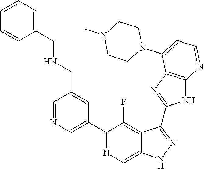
C1=NC=C(C2=NC=C3C(=C2F)C(C2=NC4=C(N2)N=CC=C4N2CCN(C)CC2)=NN3)C=C1CNCC1=CC=CC=C1
